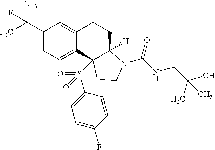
C1(C([F3C])([CF3])F)=CC=C2C(=C1)CCC1([H])C2(S(C2=CC=C(F)C=C2)(=O)=O)CCN1C(NCC(O)(C)C)=O
